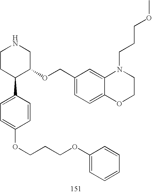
C1CC(C2=CC=C(OCCCOC3=CC=CC=C3)C=C2)C(OCC2=CC=C3C(=C2)N(CCCOC)CCO3)CN1
